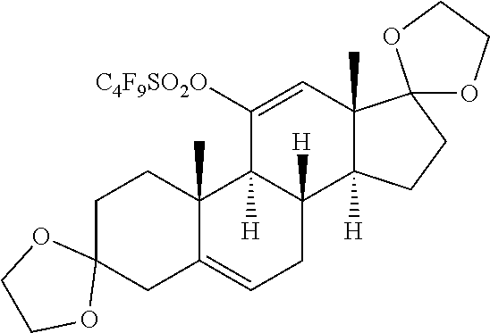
C1C2(CC3=CCC4([H])C([H])(C3(C)C1)C([C4F9SO2O])=CC1(C)C4([H])CCC13OCCO3)OCCO2
